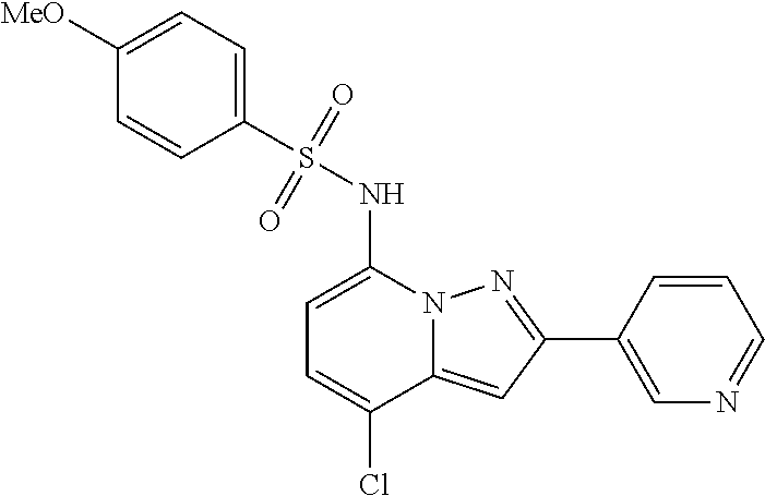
C1=C(NS(C2=CC=C([MeO])C=C2)(=O)=O)N2C(=CC(C3=CN=CC=C3)=N2)C(Cl)=C1
